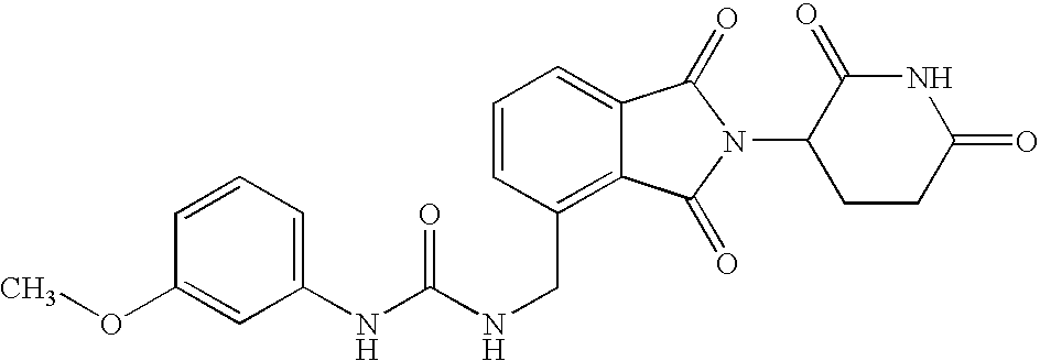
N(CC1=C2C(=CC=C1)C(=O)N(C1CCC(=O)NC1=O)C2=O)C(NC1=CC=CC(OC)=C1)=O
